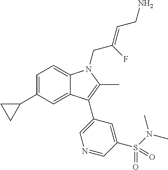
C1=C(C2CC2)C=C2C(=C1)N(CC(=CCN)F)C(C)=C2C1=CN=CC(S(N(C)C)(=O)=O)=C1
